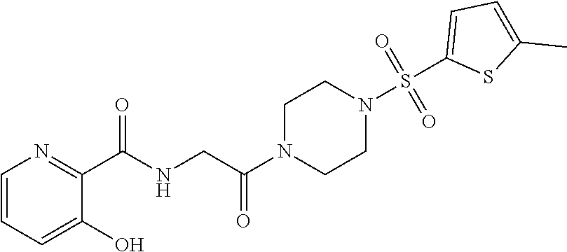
C1=CC=C(O)C(C(NCC(N2CCN(S(C3=CC=C(C)S3)(=O)=O)CC2)=O)=O)=N1
